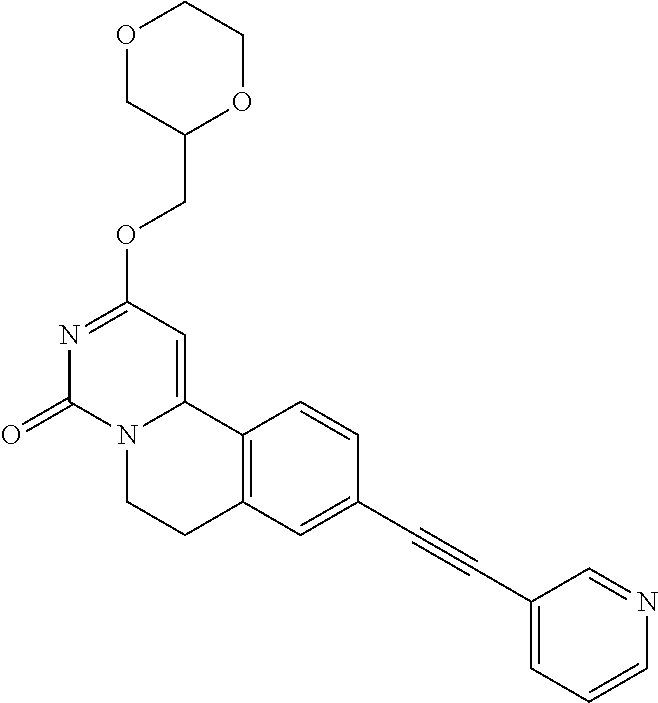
O1CC(COC2=NC(=O)N3C(=C2)C2=C(CC3)C=C(C#CC3=CC=CN=C3)C=C2)OCC1
